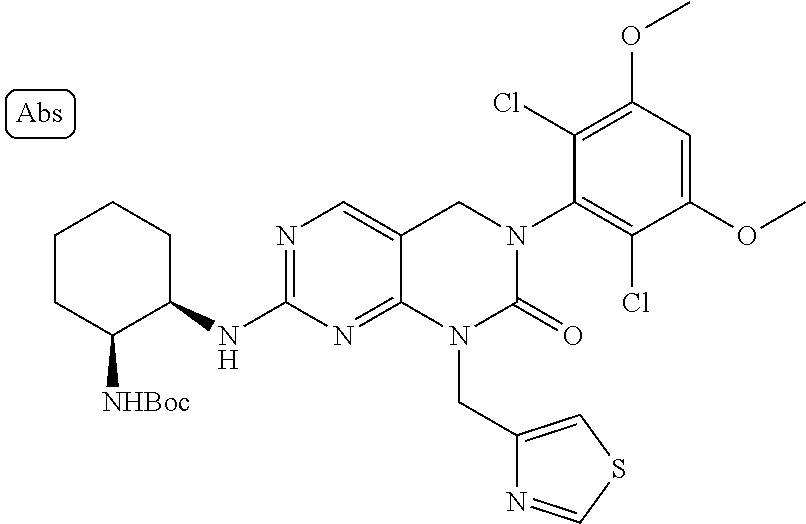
C1(NC2C([NHBoc])CCCC2)=NC=C2C(=N1)N(CC1=CSC=N1)C(=O)N(C1=C(Cl)C(OC)=CC(OC)=C1Cl)C2
